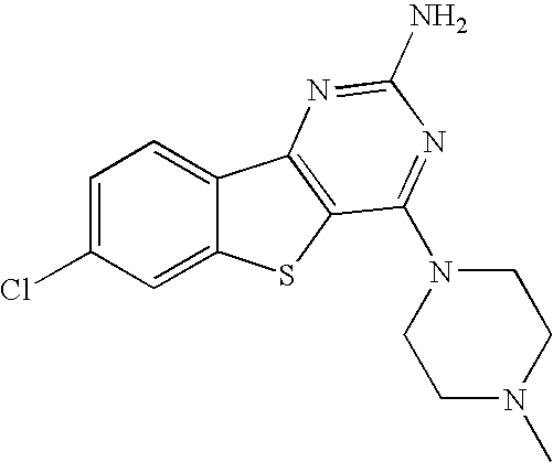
C1=C(Cl)C=C2C(=C1)C1=C(S2)C(N2CCN(C)CC2)=NC(N)=N1
